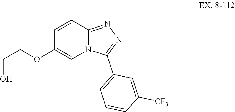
C(OC1=CN2C(=NN=C2C2=CC=CC([CF3])=C2)C=C1)CO
